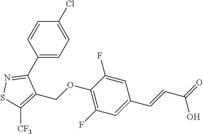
C1(C2=NSC([CF3])=C2COC2=C(F)C=C(C=CC(O)=O)C=C2F)=CC=C(Cl)C=C1
